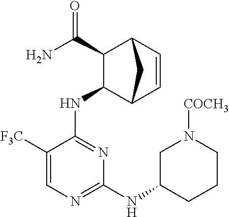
C1=CC2C(C(N)=O)C(NC3=NC(NC4CCCN([COCH3])C4)=NC=C3[F3C])C1C2
